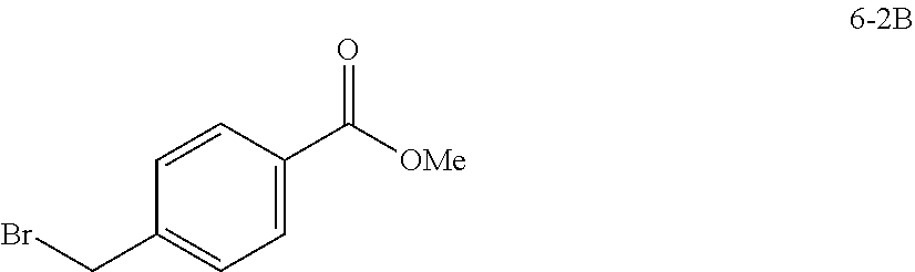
C1=CC(C([OMe])=O)=CC=C1CBr
